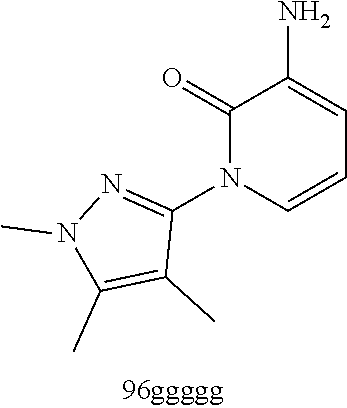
C1(=O)N(C2=NN(C)C(C)=C2C)C=CC=C1N
